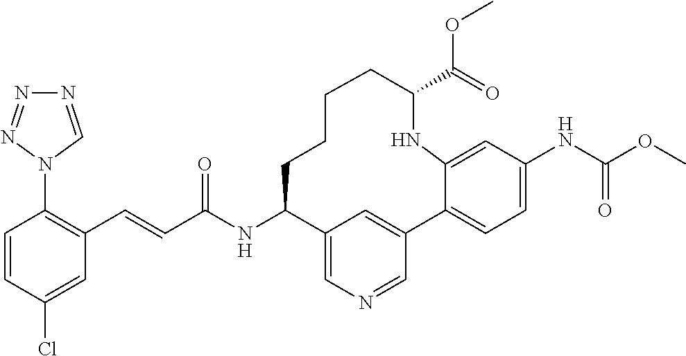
C1=CC(Cl)=CC(C=CC(NC2C3=CN=CC(=C3)C3=CC=C(NC(OC)=O)C=C3NC(C(=O)OC)CCCC2)=O)=C1N1C=NN=N1
